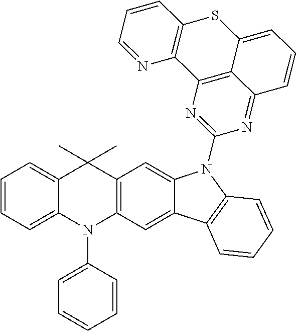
C1=CC=C2C(=C1)C(C)(C)C1=C(N2C2=CC=CC=C2)C=C2C(=C1)N(C1=NC3=C4C(=N1)C=CC=C4SC1=C3N=CC=C1)C1=C2C=CC=C1
